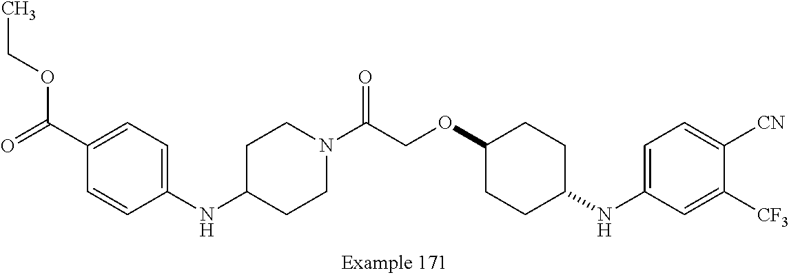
N(C1=CC=C(C(=O)OCC)C=C1)C1CCN(C(COC2CCC(NC3=CC=C([CN])C([CF3])=C3)CC2)=O)CC1
